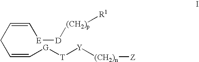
C(C=C[G][T][Y][(CH2)n][Z])C=C[E][D][(CH2)p][R1]
